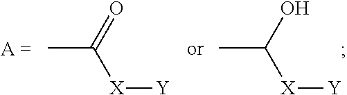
CC(=O)[X][Y].CC(O)[X][Y]
